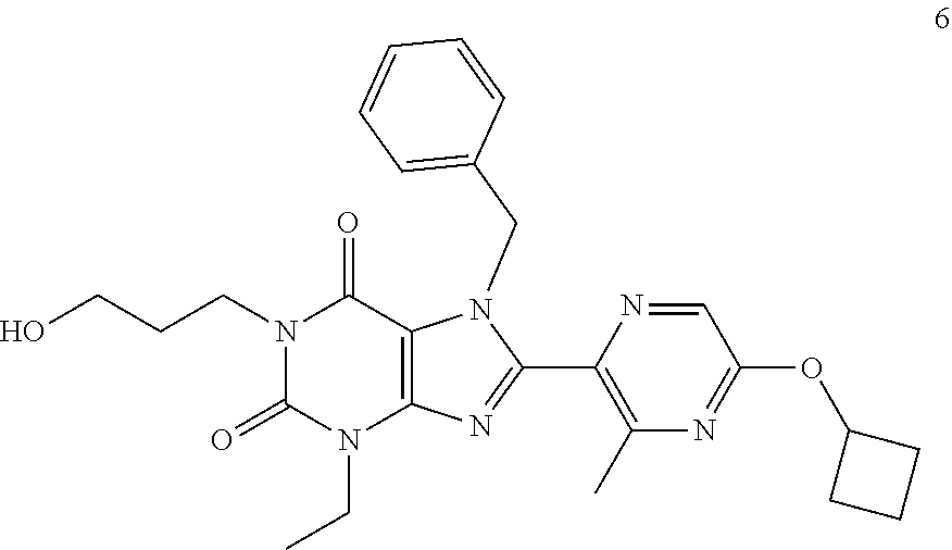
C1(CN2C3=C(N(CC)C(=O)N(CCCO)C3=O)N=C2C2=C(C)N=C(OC3CCC3)C=N2)=CC=CC=C1
